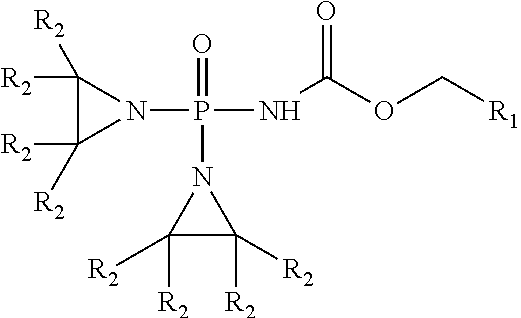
C1([R2])([R2])C([R2])([R2])N1P(=O)(NC(OC[R1])=O)N1C([R2])([R2])C1([R2])[R2]
